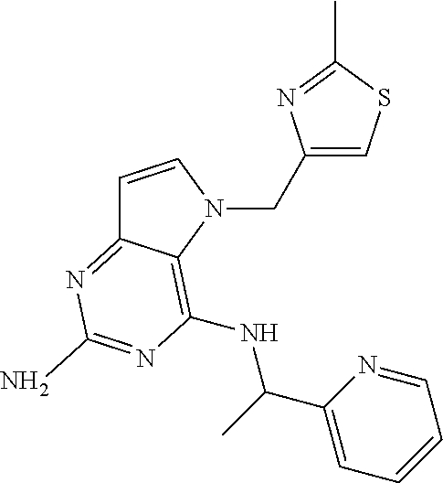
C1=CN(CC2=CSC(C)=N2)C2=C(NC(C3=CC=CC=N3)C)N=C(N)N=C12
